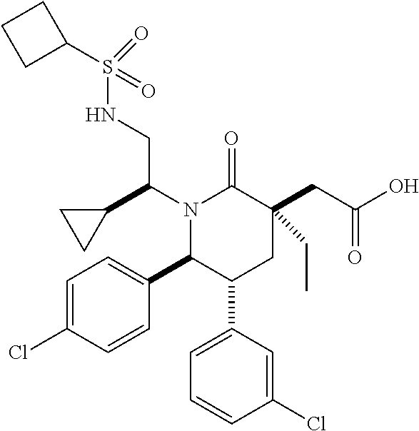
C1=C(Cl)C=CC(C2C(C3=CC=CC(Cl)=C3)CC(CC(O)=O)(CC)C(=O)N2C(C2CC2)CNS(C2CCC2)(=O)=O)=C1
